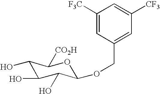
C1([F3C])=CC(COC2OC([CO2H])C(O)C(O)C2O)=CC([CF3])=C1
